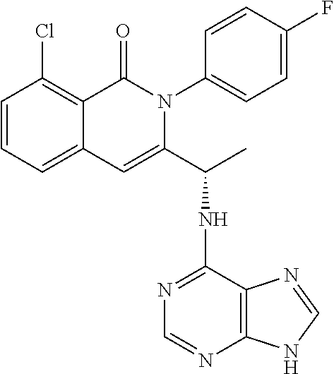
C1=CC=C2C(=C1Cl)C(=O)N(C1=CC=C(F)C=C1)C(C(C)NC1=NC=NC3=C1N=CN3)=C2
